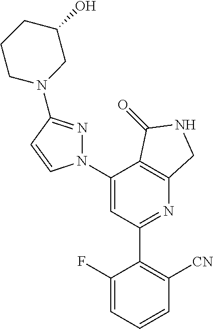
C1(N2N=C(N3CC(O)CCC3)C=C2)=CC(C2=C([CN])C=CC=C2F)=NC2=C1C(=O)NC2
